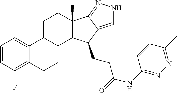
C1=CC(F)=C2C(=C1)C1C(CC2)C2C(C)(CC1)C1=NNC=C1C2CCC(=O)NC1=NN=C(C)C=C1
